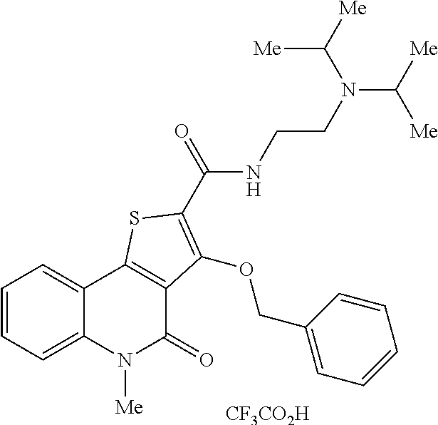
C1=CC=C2C(=C1)C1=C(C(=O)N2[Me])C(OCC2=CC=CC=C2)=C(C(NCCN(C([Me])[Me])C([Me])[Me])=O)S1.[CF3CO2H]
